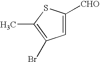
C1=C([CHO])SC(C)=C1Br
